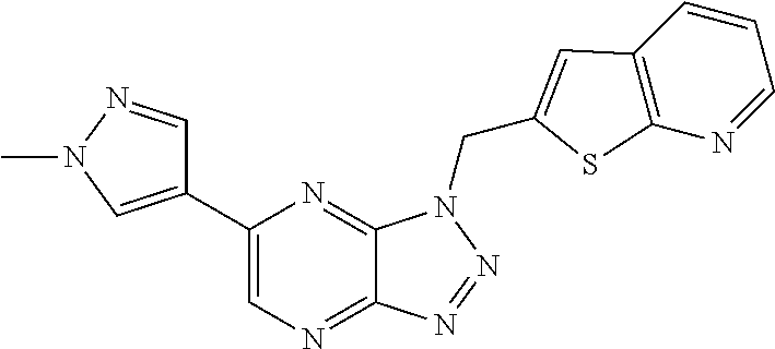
C1=NN(C)C=C1C1=CN=C2C(=N1)N(CC1=CC3=C(N=CC=C3)S1)N=N2
